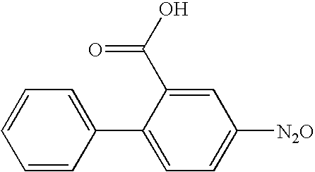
C1(C2=CC=C([N2O])C=C2C(O)=O)=CC=CC=C1
